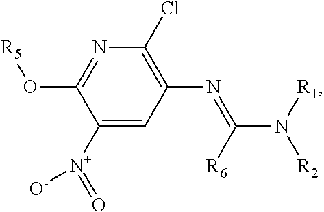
C1([N+]([O-])=O)=CC(N=C([R6])N([R1])[R2])=C(Cl)N=C1O[R5]
